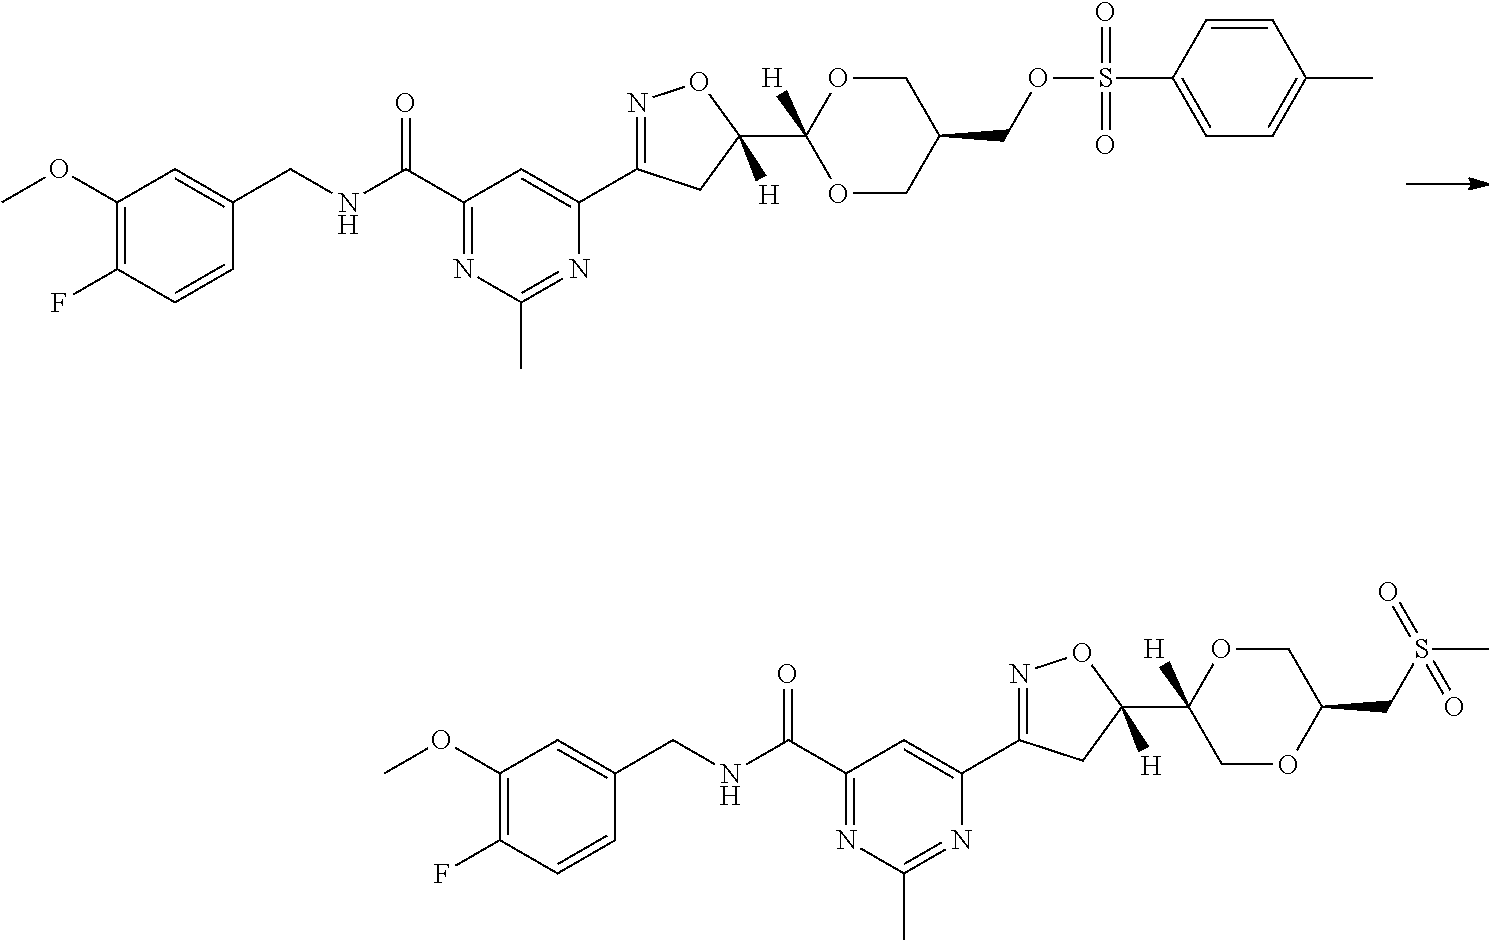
C1(OC)=C(F)C=CC(CNC(C2=NC(C)=NC(C3=NOC(C4([H])COC(CS(C)(=O)=O)CO4)([H])C3)=C2)=O)=C1.C1(OC)=C(F)C=CC(CNC(C2=NC(C)=NC(C3=NOC(C4([H])OCC(COS(=O)(=O)C5=CC=C(C)C=C5)CO4)([H])C3)=C2)=O)=C1
